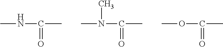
CNC(C)=O.CN(C(C)=O)C.COC(C)=O
